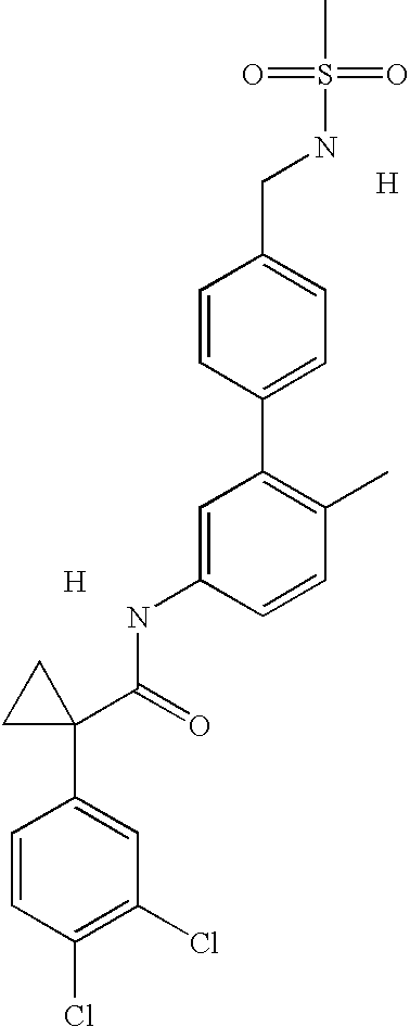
[H].C1=C(NC(C2(C3=CC(Cl)=C(Cl)C=C3)CC2)=O)C=CC(C)=C1C1=CC=C(CNS(=O)(=O)C)C=C1.[H]
